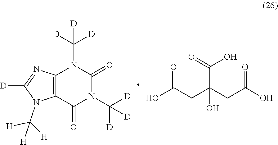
[D]C([D])([D])N1C(=O)N(C([D])([D])[D])C(=O)C2=C1N=C([D])N2C([H])([H])[H].C(C(O)(C(=O)O)CC(=O)[OH])C(O)=O
